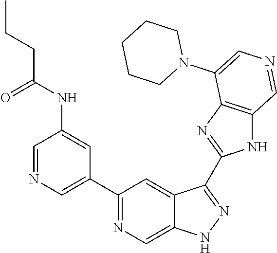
C1(C2=CN=CC(NC(CCC)=O)=C2)=NC=C2C(=C1)C(C1=NC3=C(N1)C=NC=C3N1CCCCC1)=NN2
